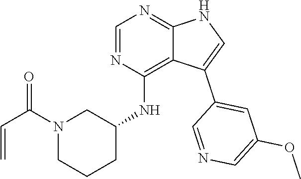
C(N1CCCC(NC2=C3C(=NC=N2)NC=C3C2=CC(OC)=CN=C2)C1)(=O)C=C
